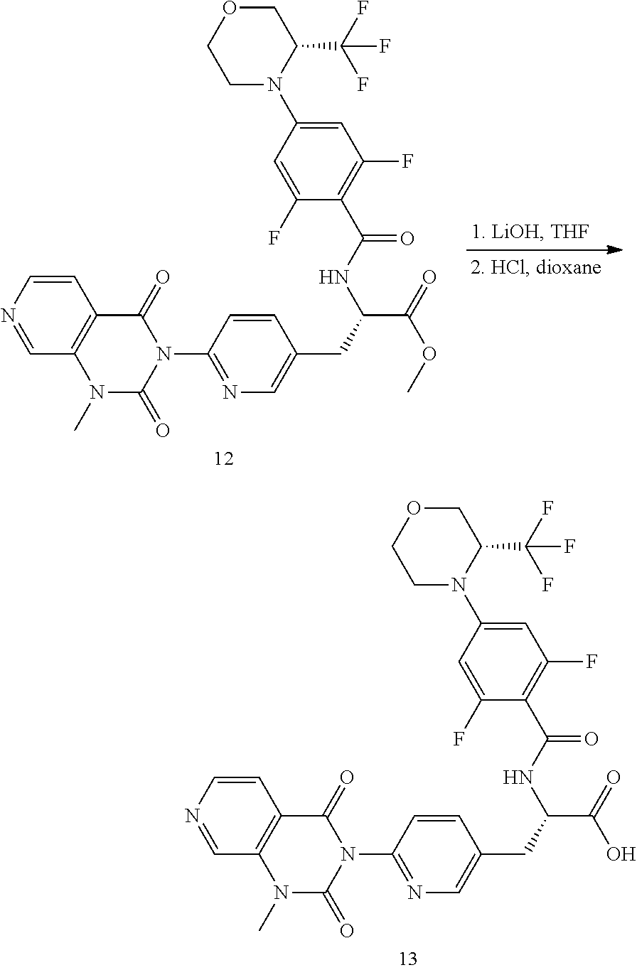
C1(N2C(=O)C3=C(N(C)C2=O)C=NC=C3)=NC=C(CC(C(=O)O)NC(C2=C(F)C=C(N3C(C(F)(F)F)COCC3)C=C2F)=O)C=C1.C1(N2C(=O)C3=C(N(C)C2=O)C=NC=C3)=NC=C(CC(C(=O)OC)NC(C2=C(F)C=C(N3C(C(F)(F)F)COCC3)C=C2F)=O)C=C1
